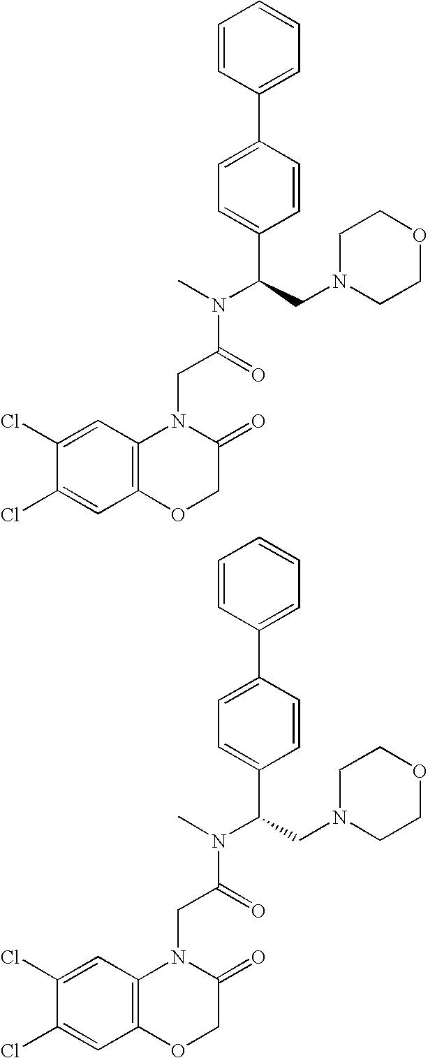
C(C(=O)N(C)C(CN1CCOCC1)C1=CC=C(C2=CC=CC=C2)C=C1)N1C2=C(OCC1=O)C=C(Cl)C(Cl)=C2.C(C(=O)N(C)C(CN1CCOCC1)C1=CC=C(C2=CC=CC=C2)C=C1)N1C2=C(OCC1=O)C=C(Cl)C(Cl)=C2
